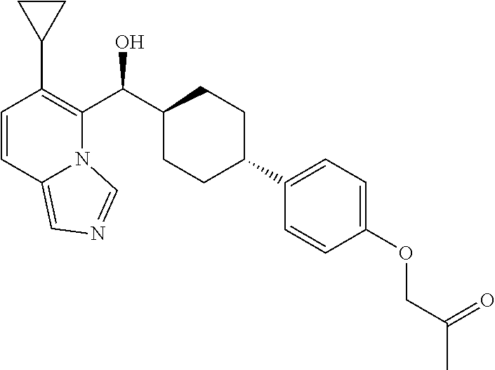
C1=C(OCC(C)=O)C=CC(C2CCC(C(C3=C(C4CC4)C=CC4=CN=CN34)O)CC2)=C1
